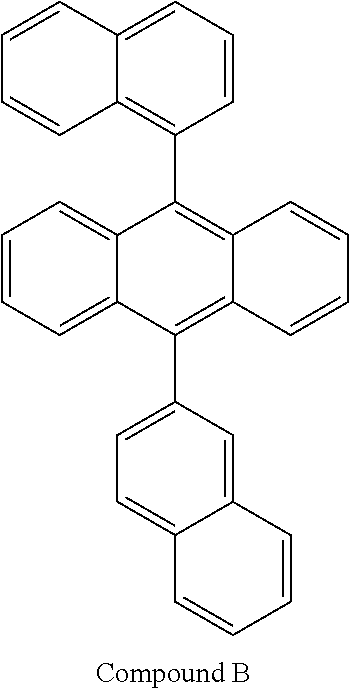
C12=CC=CC(C3=C4C(=C(C5=CC=C6C(=C5)C=CC=C6)C5=CC=CC=C35)C=CC=C4)=C1C=CC=C2
